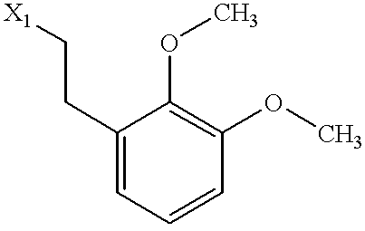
C1(CC[X1])=CC=CC(OC)=C1OC
